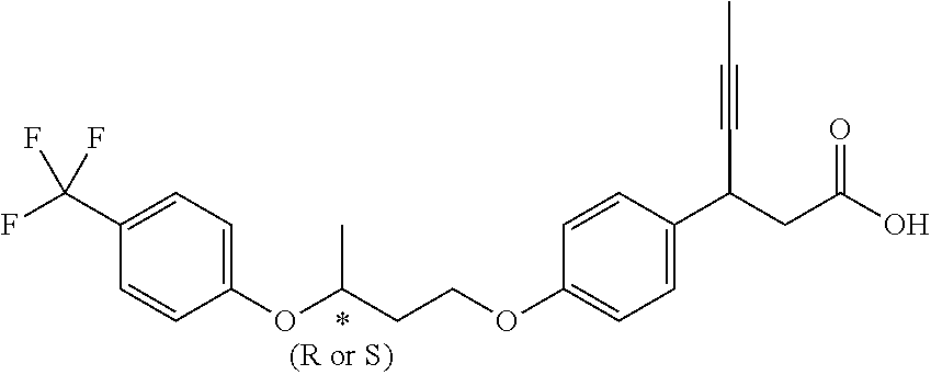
C1(OC(C)CCOC2=CC=C(C(CC(O)=O)C#CC)C=C2)=CC=C(C(F)(F)F)C=C1
